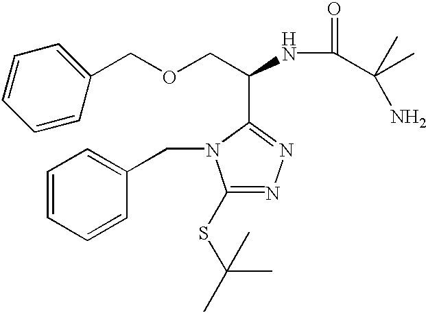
C1=CC=CC(CN2C(SC(C)(C)C)=NN=C2C(NC(C(C)(C)N)=O)COCC2=CC=CC=C2)=C1
